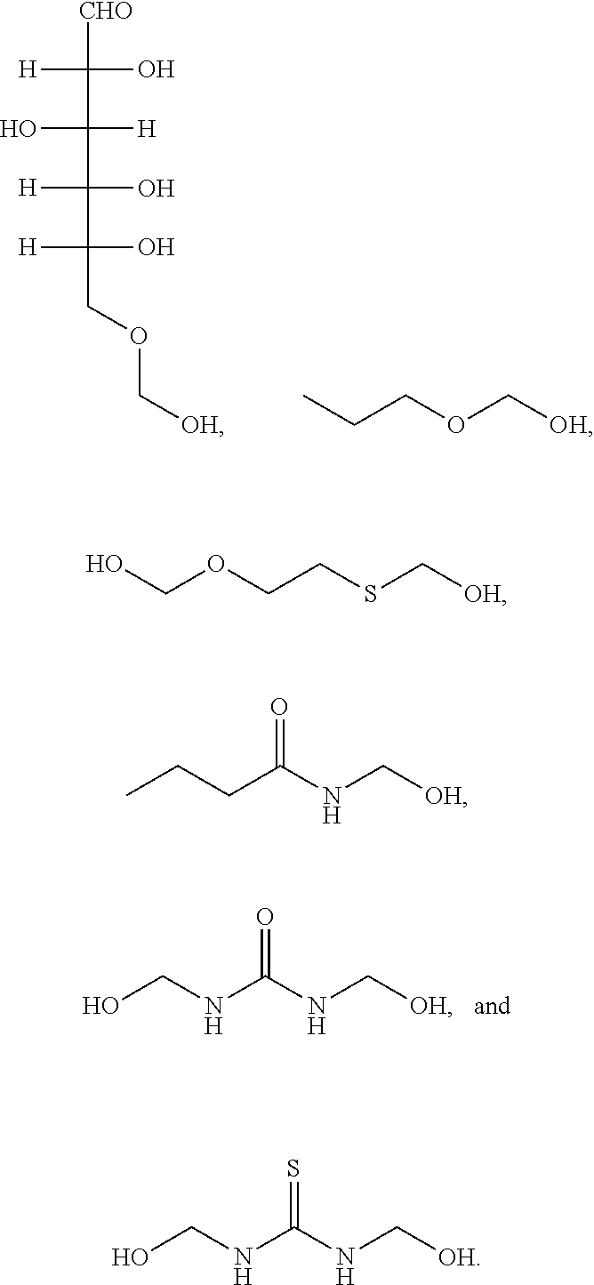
[CHO]C(O)([H])C([H])(O)C(O)([H])C(O)([H])COC[OH].CCCOC[OH].OCNC(NC[OH])=O.OCOCCSC[OH].CCCC(NC[OH])=O.OCNC(NC[OH])=S
